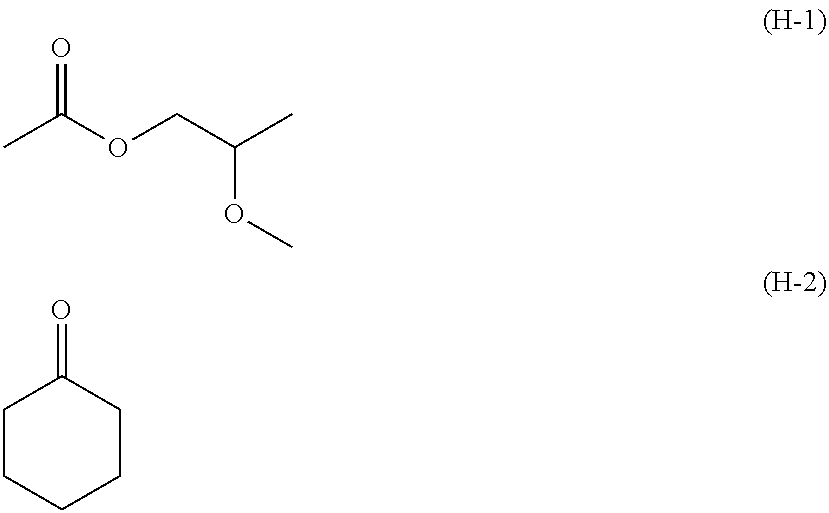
CC(OCC(C)OC)=O.C1CCCCC1=O
